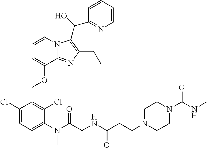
C1=CN2C(=NC(CC)=C2C(C2=NC=CC=C2)O)C(OCC2=C(Cl)C(N(C)C(=O)CNC(CCN3CCN(C(=O)NC)CC3)=O)=CC=C2Cl)=C1
